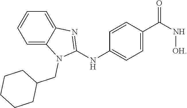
C1=CC(C(N[OH])=O)=CC=C1NC1=NC2=CC=CC=C2N1CC1CCCCC1
